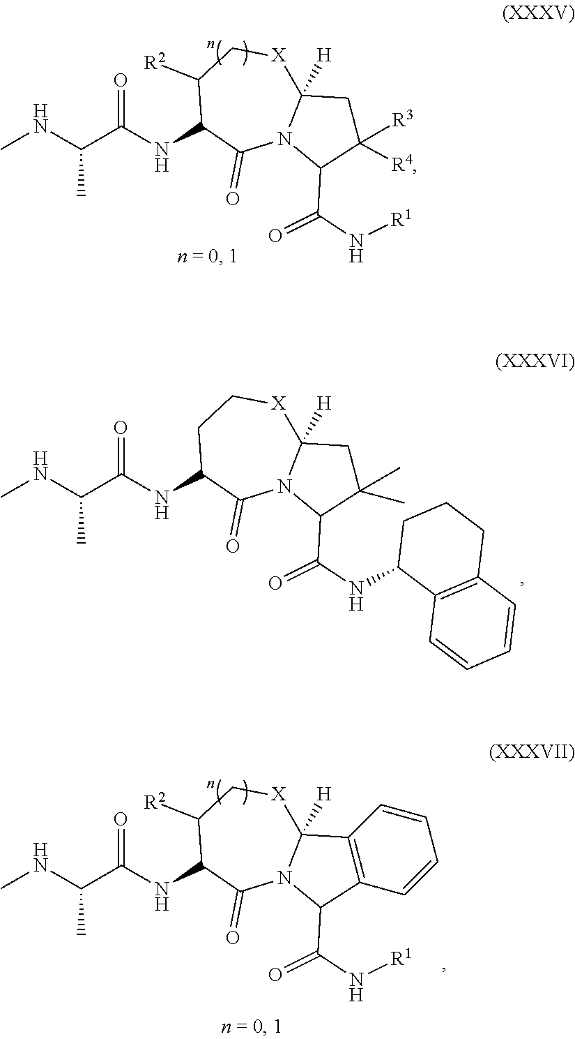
CNC(C(NC1C(=O)N2C([H])([X]CC1)CC(C)(C)C2C(=O)NC1C2=C(CCC1)C=CC=C2)=O)C.CNC(C(NC1C(=O)N2C([H])([X]CC1[R2])CC([R4])([R3])C2C(=O)N[R1])=O)C.CNC(C(NC1C(=O)N2C([H])([X]CC1[R2])C1=C(C2C(=O)N[R1])C=CC=C1)=O)C
